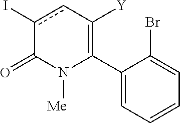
C1(C2=C([Y])cc(I)C(=O)N2[Me])=CC=CC=C1Br
